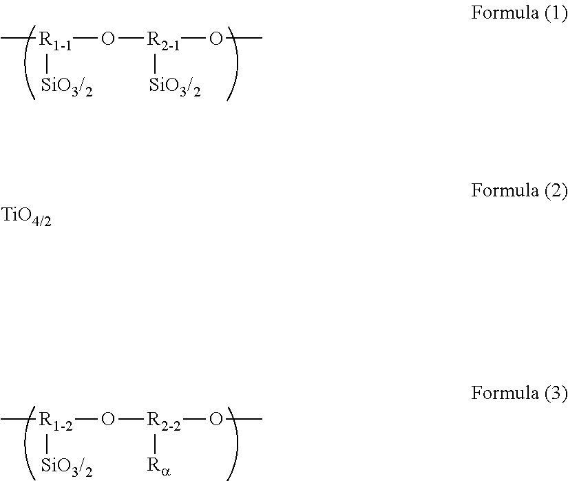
C[R1-1](O[R2-1](OC)[SiO3/2])[SiO3/2].C[R1-2](O[R2-2](OC)[Ra])[SiO3/2]
